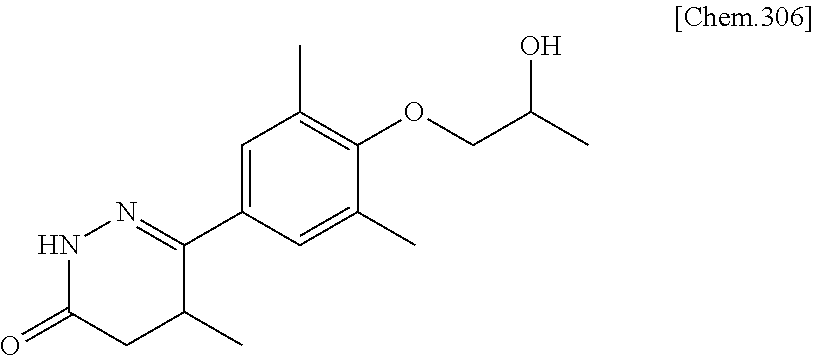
C1(C2=NNC(=O)CC2C)=CC(C)=C(OCC(O)C)C(C)=C1
